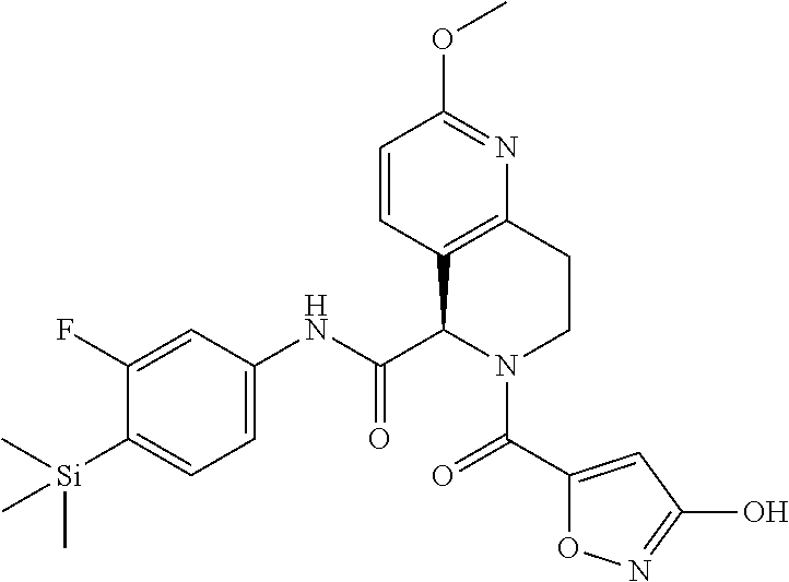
C1(F)=CC(NC(C2C3=C(CCN2C(=O)C2=CC(O)=NO2)N=C(OC)C=C3)=O)=CC=C1[Si](C)(C)C
